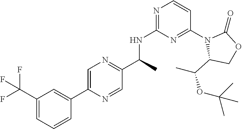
C1(C(F)(F)F)=CC=CC(C2=CN=C(C(NC3=NC=CC(N4C(C(C)OC(C)(C)C)COC4=O)=N3)C)C=N2)=C1
